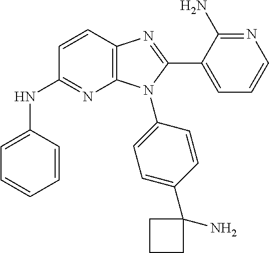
C12=C(C=CC(NC3=CC=CC=C3)=N1)N=C(C1=CC=CN=C1N)N2C1=CC=C(C2(N)CCC2)C=C1
